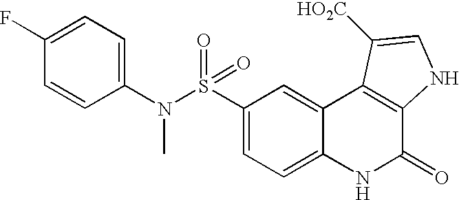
C1(N(S(C2=CC=C3C(=C2)C2=C(C(=O)N3)NC=C2[HO2C])(=O)=O)C)=CC=C(F)C=C1
